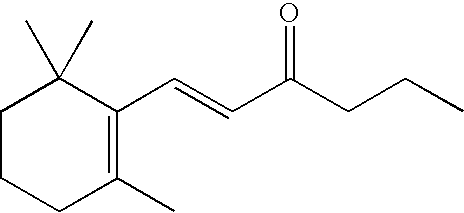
C1CCC(C)=C(C=CC(CCC)=O)C1(C)C
